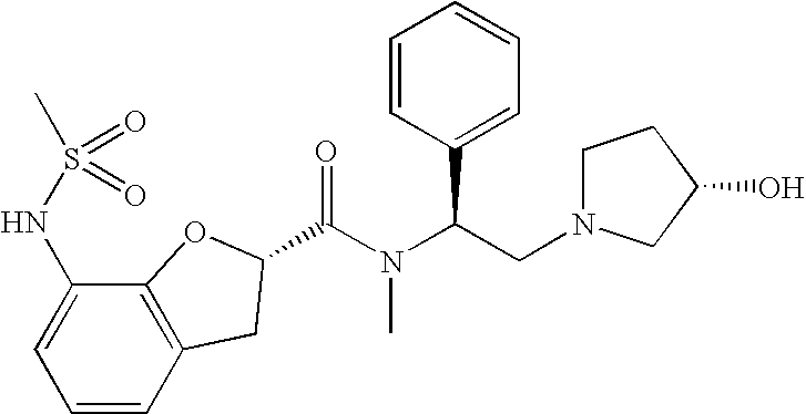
C(N(C(CN1CCC(O)C1)C1=CC=CC=C1)C)(=O)C1CC2=C(C(NS(C)(=O)=O)=CC=C2)O1
